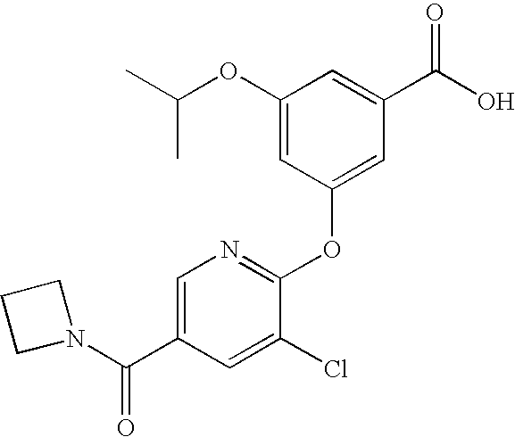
CC(OC1=CC(OC2=NC=C(C(N3CCC3)=O)C=C2Cl)=CC(C(O)=O)=C1)C
